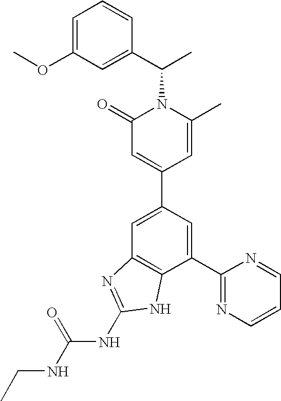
C1=C(C2=CC(=O)N(C(C3=CC(OC)=CC=C3)C)C(C)=C2)C=C(C2=NC=CC=N2)C2=C1N=C(NC(NCC)=O)N2
